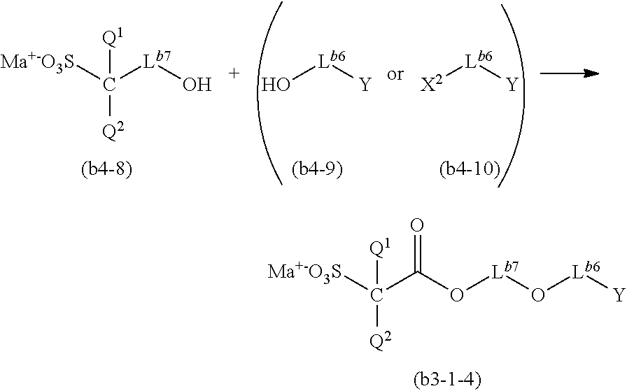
C([Q2])([Ma+-O3S])(C(=O)O[Lb7]O[Lb6][Y])[Q1].C([Q2])([Ma+-O3S])([Lb7]O)[Q1].[X2][Lb6][Y].O[Lb6][Y]
